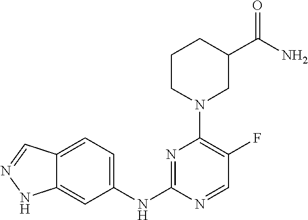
C1(NC2=NC(N3CC(C(=O)N)CCC3)=C(F)C=N2)=CC=C2C(=C1)NN=C2
